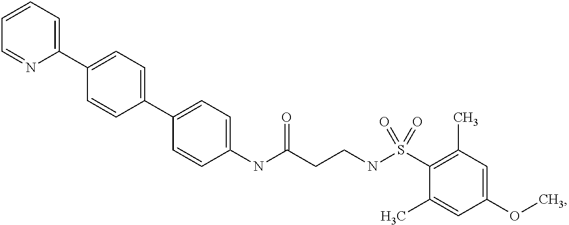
C1(NC(CCNS(C2=C(C)C=C(OC)C=C2C)(=O)=O)=O)=CC=C(C2=CC=C(C3=CC=CC=N3)C=C2)C=C1
